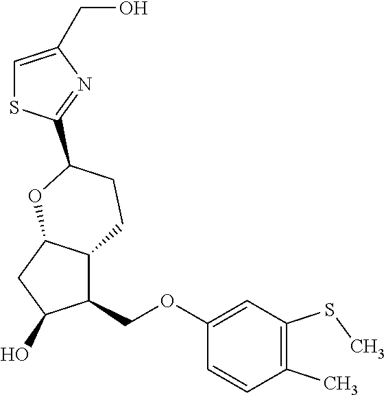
C1(COC2=CC(SC)=C(C)C=C2)C2C(CC1O)OC(C1=NC(CO)=CS1)CC2
